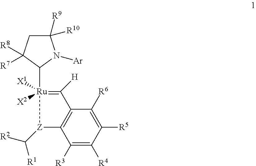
C1([Ru]2([X1])([X2])=C([H])C3=C(C([R3])=C([R4])C([R5])=C3[R6])[Z]2C([R2])[R1])N([Ar])C([R9])([R10])CC1([R7])[R8]
